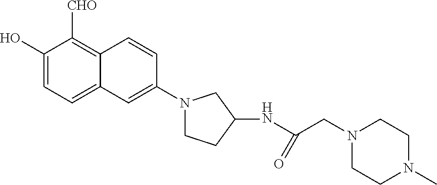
C1(O)=CC=C2C(=C1[CHO])C=CC(N1CCC(NC(CN3CCN(C)CC3)=O)C1)=C2
